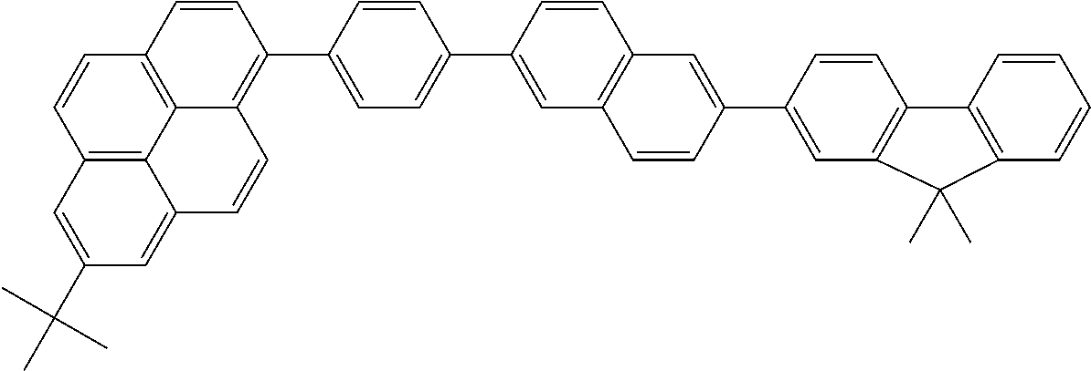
C12=C3C4=C(C=C1)C=CC(C1=CC=C(C5=CC6=C(C=C5)C=C(C5=CC7=C(C=C5)C5=C(C=CC=C5)C7(C)C)C=C6)C=C1)=C4C=CC3=CC(C(C)(C)C)=C2
